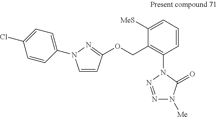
C1=CC(OCC2=C(N3C(=O)N([Me])N=N3)C=CC=C2[MeS])=NN1C1=CC=C(Cl)C=C1
